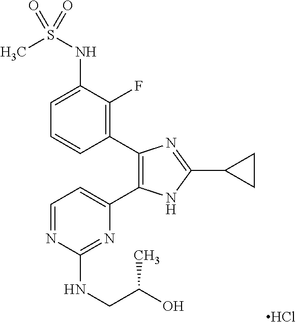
C1=CC(C2=C(C3=CC=NC(NCC(O)C)=N3)NC(C3CC3)=N2)=C(F)C(NS(C)(=O)=O)=C1.Cl
